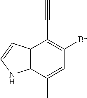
C12=C(C(C)=CC(Br)=C1C#C)NC=C2
